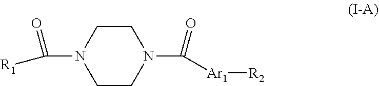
C1CN(C([Ar1][R2])=O)CCN1C([R1])=O
